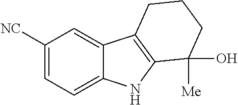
C12=CC=C([NC])C=C1C1=C(N2)C(O)([Me])CCC1
